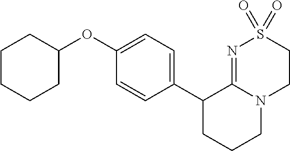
C1(C2=CC=C(OC3CCCCC3)C=C2)CCCN2C1=NS(=O)(=O)CC2
